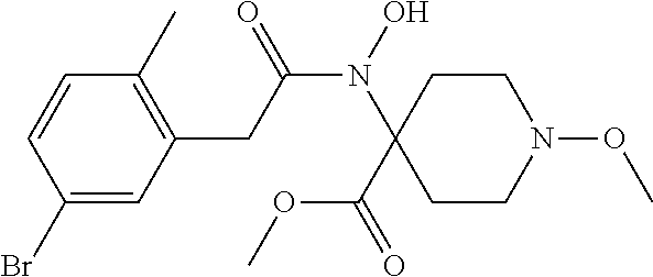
N(C(CC1=C(C)C=CC(Br)=C1)=O)(C1(C(OC)=O)CCN(OC)CC1)O
